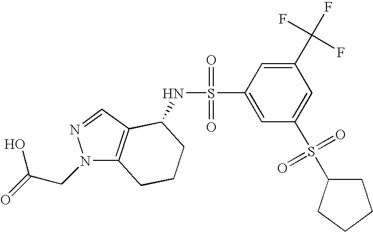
N1(CC(O)=O)C2=C(C=N1)C(NS(=O)(=O)C1=CC(S(=O)(=O)C3CCCC3)=CC(C(F)(F)F)=C1)CCC2
